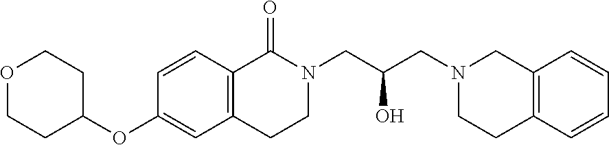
O(C1CCOCC1)C1=CC2=C(C=C1)C(=O)N(CC(CN1CCC3=C(C1)C=CC=C3)O)CC2
